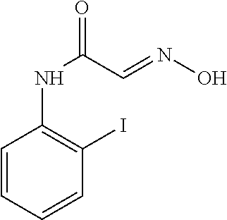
C1=CC=CC(I)=C1NC(C=NO)=O
